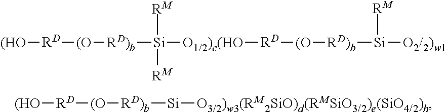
[(HO][RD][(O][RD)b][Si]([O1/2)c(HO][RD][(O][RD)b][Si]([O2/2)w1])[RM])([RM])[RM].[(HO][RD][(O][RD)b][Si][O3/2)w3(RM2SiO)d(RMSiO3/2)e(SiO4/2)h]
